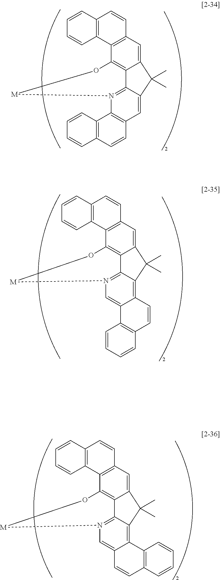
C12=CC3=C(C4=C1C1=N(C5=C(C=C1C2(C)C)C=CC1=C5C=CC=C1)[M]O4)C1=C(C=C3)C=CC=C1.C12=CC3=C(C4=C1C1=N(C=C5C(=C1C2(C)C)C1=C(C=C5)C=CC=C1)[M]O4)C1=C(C=C3)C=CC=C1.C12=CC3=C(C4=C1C1=N(C=C5C(=C1C2(C)C)C=CC1=C5C=CC=C1)[M]O4)C1=C(C=C3)C=CC=C1
